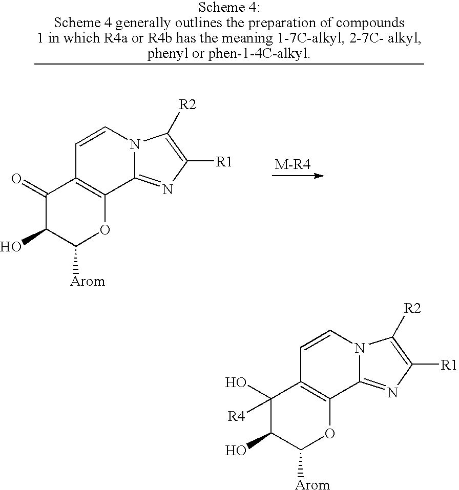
C1(=O)C(O)C([Arom])OC2=C1C=CN1C2=NC([R1])=C1[R2].C1(O)([R4])C(O)C([Arom])OC2=C1C=CN1C2=NC([R1])=C1[R2]
